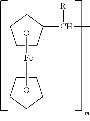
C1(C([R])C)CCCC1.C1CCCC1.O[Fe]O
